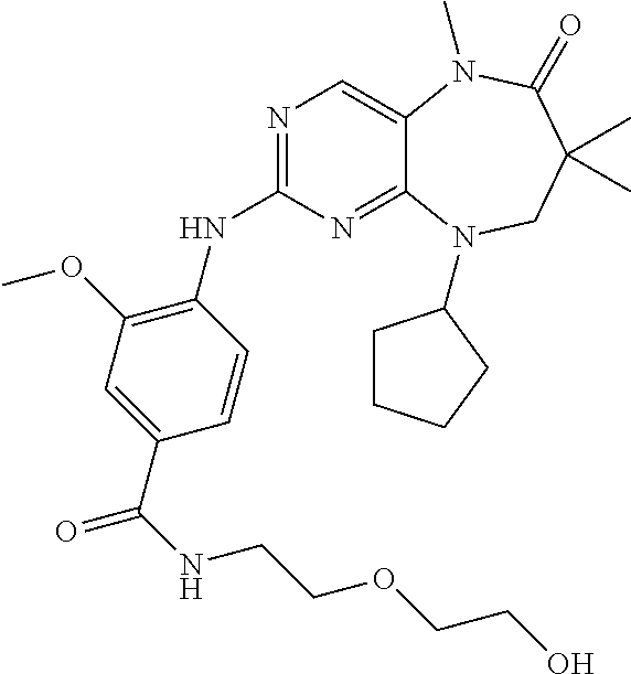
N1=C(NC2=C(OC)C=C(C(=O)NCCOCCO)C=C2)N=C2C(=C1)N(C)C(=O)C(C)(C)CN2C1CCCC1
